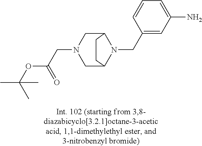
C1(CN2C3CN(CC(OC(C)(C)C)=O)CC2CC3)=CC(N)=CC=C1
